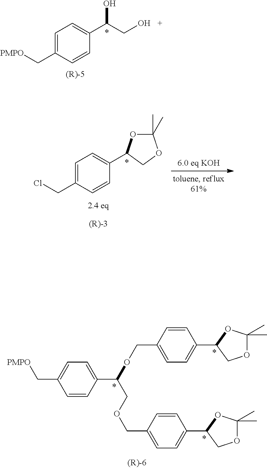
C1=C(C[PMPO])C=CC(C(CO)O)=C1.C1=C(CCl)C=CC(C2OC(C)(C)OC2)=C1.C(C1=CC=C(C(COCC2=CC=C(C3COC(C)(C)O3)C=C2)OCC2=CC=C(C3COC(C)(C)O3)C=C2)C=C1)[PMPO]
